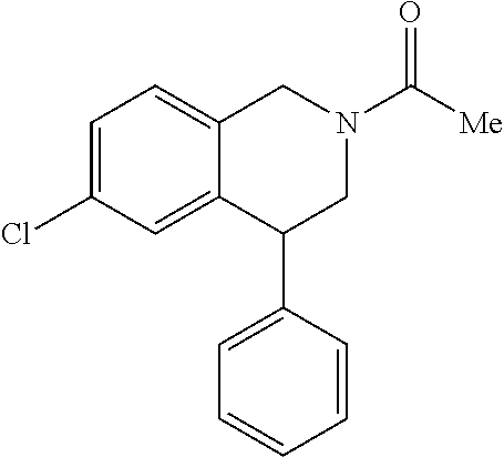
C1=C(Cl)C=C2C(=C1)CN(C([Me])=O)CC2C1=CC=CC=C1
